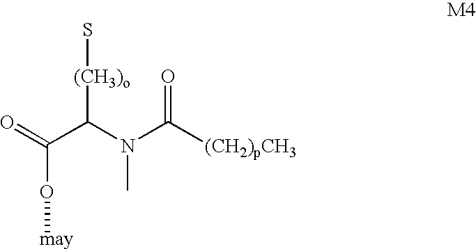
O=C(O[may])C(N(C([(CH2)pCH3])=O)C)[(CH3)o]S
